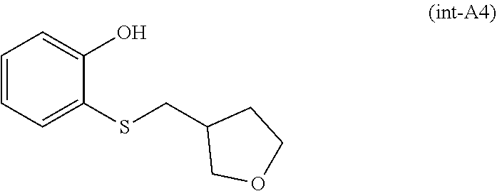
C1=CC=C(SCC2COCC2)C(O)=C1
